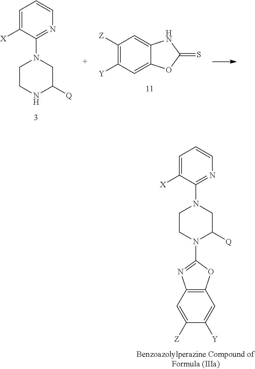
C1=C([X])C(N2CCN(C3=NC4=C(C=C([Y])C([Z])=C4)O3)C([Q])C2)=NC=C1.C1=C([X])C(N2CCNC([Q])C2)=NC=C1.C1([Z])=C([Y])C=C2C(=C1)NC(=S)O2
